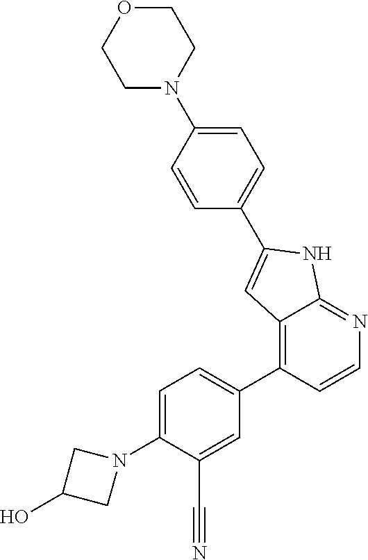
N1(C2=CC=C(C3=C4C(=NC=C3)NC(C3=CC=C(N5CCOCC5)C=C3)=C4)C=C2C#N)CC(O)C1
